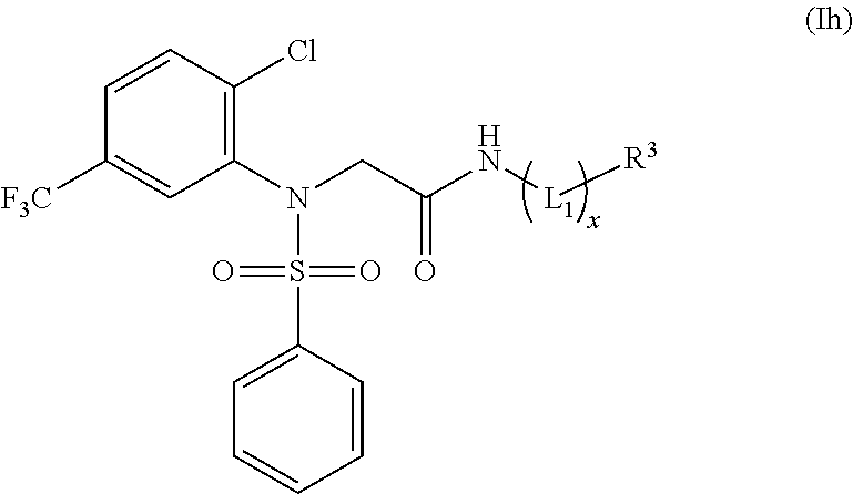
N(CC(N[L1][R3])=O)(C1=C(Cl)C=CC([F3C])=C1)S(C1=CC=CC=C1)(=O)=O
